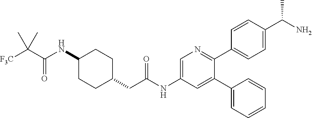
N(C1CCC(CC(NC2=CN=C(C3=CC=C(C(N)C)C=C3)C(C3=CC=CC=C3)=C2)=O)CC1)C(C([F3C])(C)C)=O
